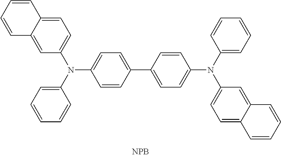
C1(C2=CC=C(N(C3=CC=CC=C3)C3=CC=C4C(=C3)C=CC=C4)C=C2)=CC=C(N(C2=CC=CC=C2)C2=CC=C3C(=C2)C=CC=C3)C=C1
